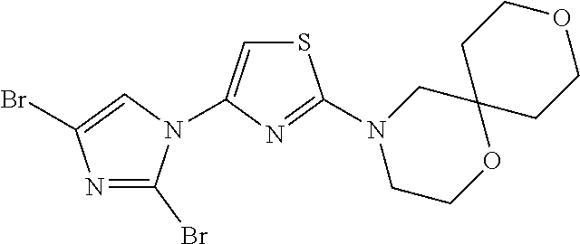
N1=C(Br)N(C2=CSC(N3CCOC4(C3)CCOCC4)=N2)C=C1Br
